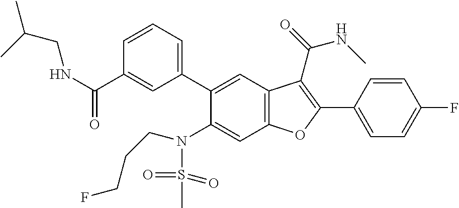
C1=CC=C(C2=CC3=C(C=C2N(S(C)(=O)=O)CCCF)OC(C2=CC=C(F)C=C2)=C3C(NC)=O)C=C1C(NCC(C)C)=O
